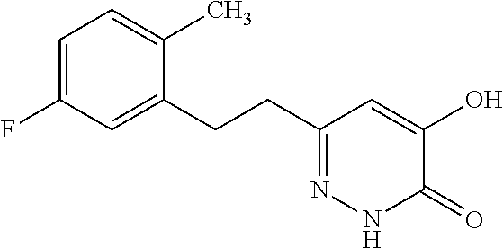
C1=C(F)C=C(CCC2=NNC(=O)C(O)=C2)C(C)=C1
